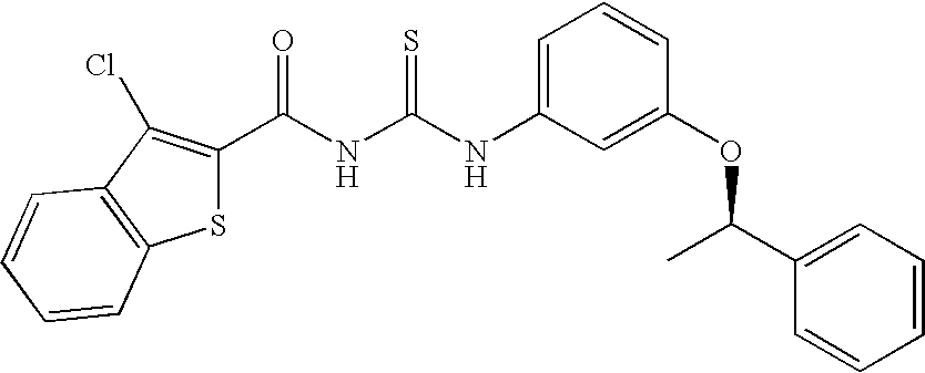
C(NC(NC1=CC=CC(OC(C2=CC=CC=C2)C)=C1)=S)(=O)C1=C(Cl)C2=C(S1)C=CC=C2
